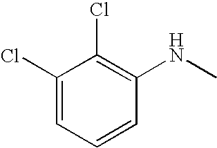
C1(Cl)=CC=CC(NC)=C1Cl
